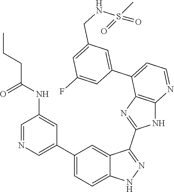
C1=NC=C(C2=CC=C3C(=C2)C(C2=NC4=C(N2)N=CC=C4C2=CC(CNS(=O)(C)=O)=CC(F)=C2)=NN3)C=C1NC(CCC)=O
